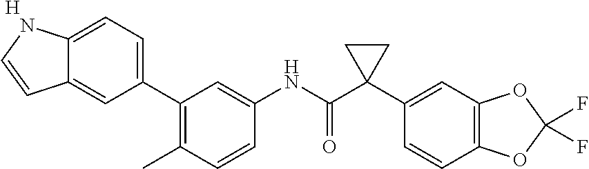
[H].C1(C)=C(C2=CC=C3C(=C2)C=CN3)C=C(NC(C2(C3=CC4=C(C=C3)OC(F)(F)O4)CC2)=O)C=C1
